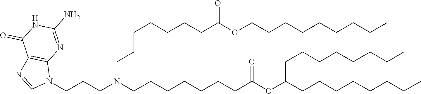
C(CCC)CCCCCOC(CCCCCCCN(CCCN1C=NC2=C1N=C(N)NC2=O)CCCCCCCC(OC(CCCCCCCC)CCCCCCCC)=O)=O
